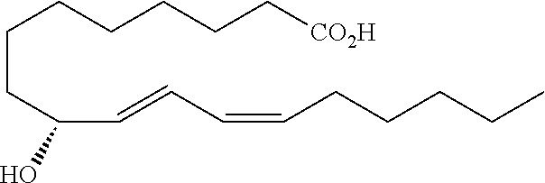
C(CCCCC[CO2H])CC(C=CC=CCCCCC)O
